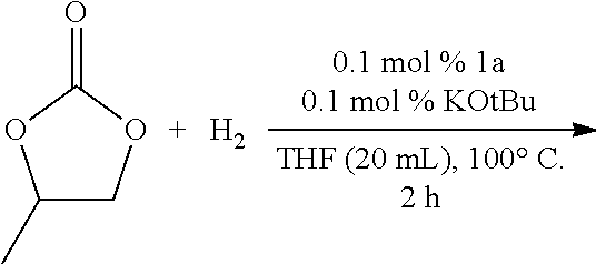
C1(C)COC(=O)O1.[H2]
